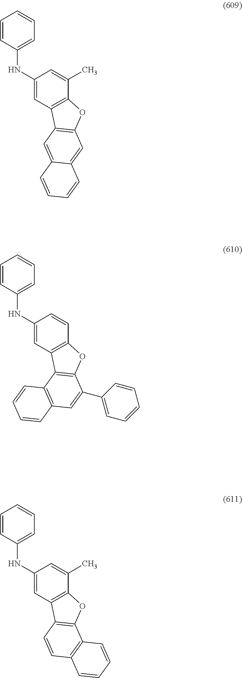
C1(NC2=CC=CC=C2)=CC2=C(C(C)=C1)OC1=C2C=C2C(=C1)C=CC=C2.C1(NC2=CC=CC=C2)=CC2=C(C=C1)OC1=C2C2=C(C=C1C1=CC=CC=C1)C=CC=C2.C1(NC2=CC=CC=C2)=CC2=C(C(C)=C1)OC1=C2C=CC2=C1C=CC=C2
